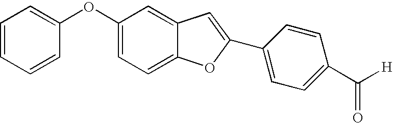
O(C1=CC=C2C(=C1)C=C(C1=CC=C(C([H])=O)C=C1)O2)C1=CC=CC=C1
